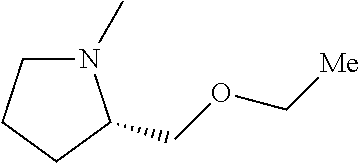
N1(C)CCCC1COC[Me]
